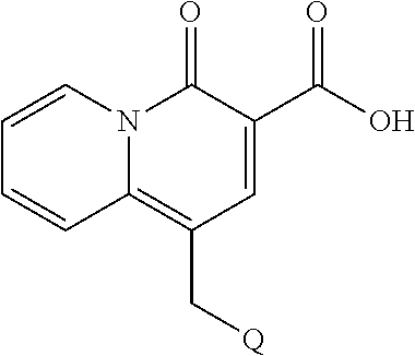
C12=C(C[Q])C=C(C(O)=O)C(=O)N1C=CC=C2
